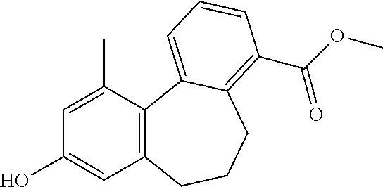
C12=C(C(C)=CC(O)=C1)C1=CC=CC(C(=O)OC)=C1CCC2
